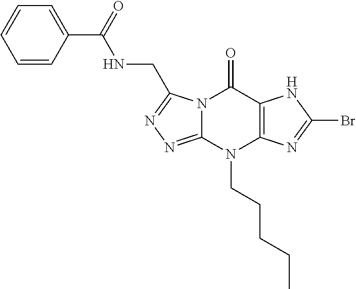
N12C(=NN=C1CNC(C1=CC=CC=C1)=O)N(CCCCC)C1=C(C2=O)NC(Br)=N1
